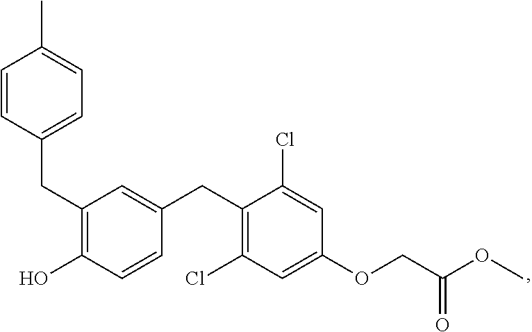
C(C1=C(O)C=CC(CC2=C(Cl)C=C(OCC(OC)=O)C=C2Cl)=C1)C1=CC=C(C)C=C1
